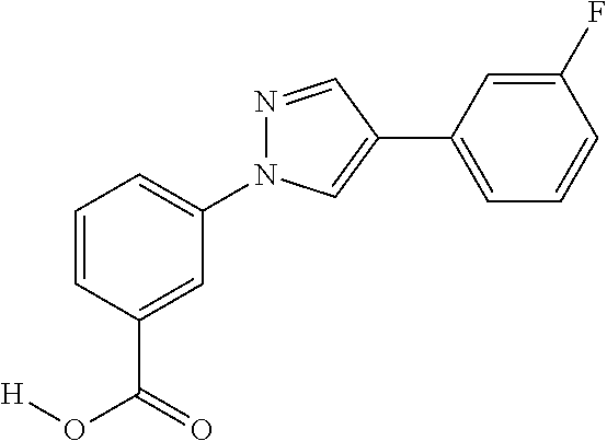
C1(N2N=CC(C3=CC=CC(F)=C3)=C2)=CC=CC(C(O[H])=O)=C1
